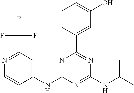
C1(NC2=NC(C3=CC(O)=CC=C3)=NC(NC(C)C)=N2)=CC(C(F)(F)F)=NC=C1
